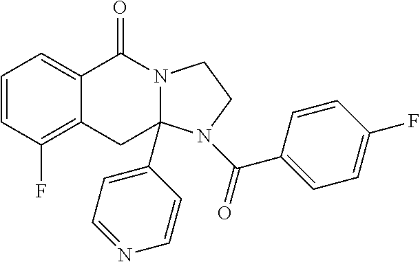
C1=CC(F)=C2C(=C1)C(=O)N1CCN(C(=O)C3=CC=C(F)C=C3)C1(C1=CC=NC=C1)C2
